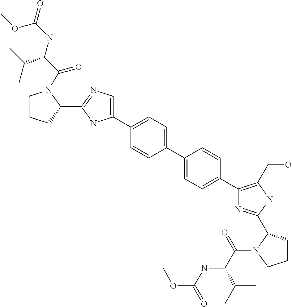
C1(C2=CC=C(C3=CC=C(C4=C(CO)NC(C5CCCN5C(=O)C(C(C)C)NC(OC)=O)=N4)C=C3)C=C2)=CN=C(C2N(C(=O)C(NC(=O)OC)C(C)C)CCC2)N1
